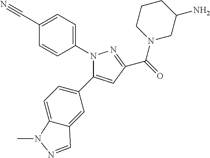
N1(C2=CC=C(C#N)C=C2)C(C2=CC=C3C(=C2)C=NN3C)=CC(C(=O)N2CC(N)CCC2)=N1
